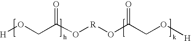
[H]OCC(O[R]OC(CO[H])=O)=O
